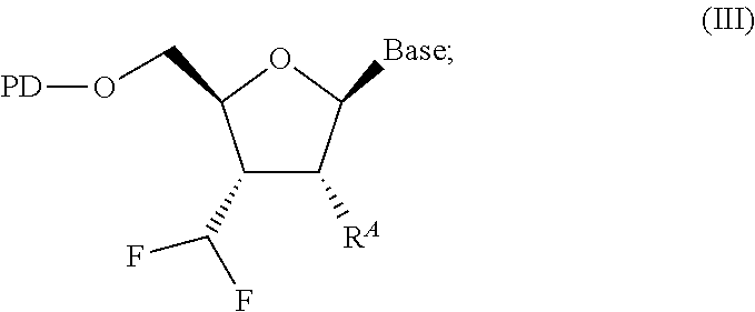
C1(C(F)F)C([RA])C([Base])OC1CO[PD]
